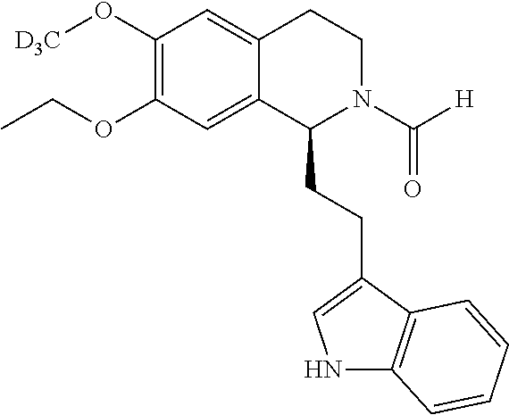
N1C2=C(C(CCC3N(C([H])=O)CCC4=CC(O[D3C])=C(OCC)C=C34)=C1)C=CC=C2
